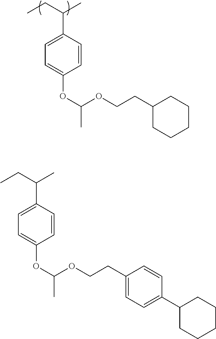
CCC(C)C1=CC=C(OC(C)OCCC2CCCCC2)C=C1.CCC(C)C1=CC=C(OC(C)OCCC2=CC=C(C3CCCCC3)C=C2)C=C1
